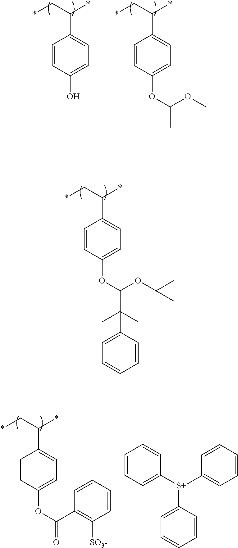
*CC(*)C1=CC=C(OC(OC(C)(C)C)C(C)(C)C2=CC=CC=C2)C=C1.*CC(*)C1=CC=C(OC(C)OC)C=C1.*CC(*)C1=CC=C(O)C=C1.*CC(*)C1=CC=C(OC(=O)C2=C([SO3-])C=CC=C2)C=C1.C1=CC=C([S+](C2=CC=CC=C2)C2=CC=CC=C2)C=C1
